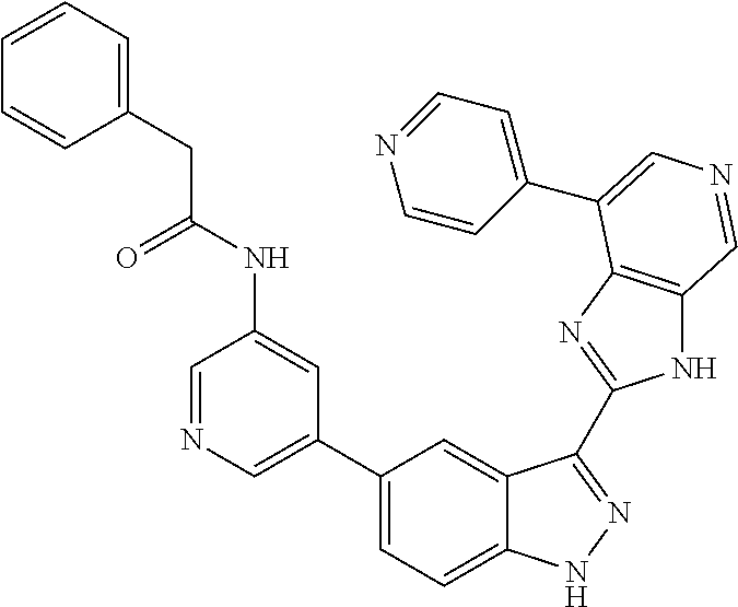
C1(C2=CN=CC(NC(CC3=CC=CC=C3)=O)=C2)=CC=C2C(=C1)C(C1=NC3=C(N1)C=NC=C3C1=CC=NC=C1)=NN2
